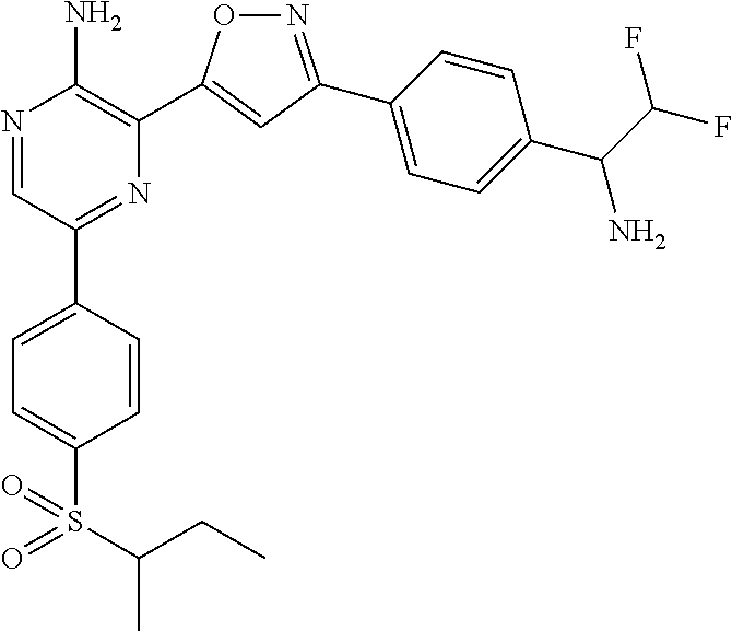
N1=C(C2=CC=C(C(N)C(F)F)C=C2)C=C(C2=C(N)N=CC(C3=CC=C(S(C(CC)C)(=O)=O)C=C3)=N2)O1
